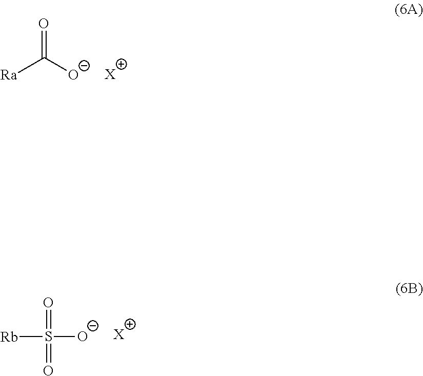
[Rb]S([O-])(=O)=O.[X].[Ra]C([O-])=O.[X]
